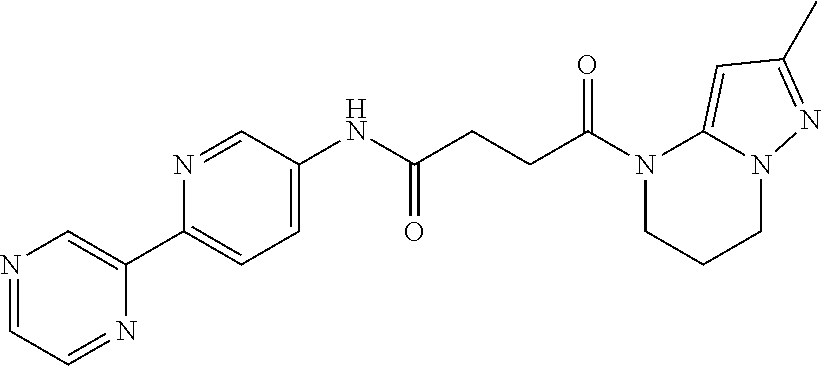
N1=CC=NC(C2=CC=C(NC(CCC(N3CCCN4C3=CC(C)=N4)=O)=O)C=N2)=C1
